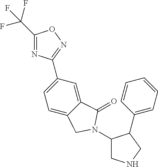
C1(C(F)(F)F)=NC(C2=CC=C3C(=C2)C(=O)N(C2CNCC2C2=CC=CC=C2)C3)=NO1
